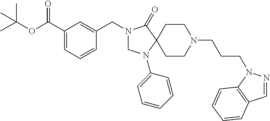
N1(CC2=CC(C(OC(C)(C)C)=O)=CC=C2)CN(C2=CC=CC=C2)C2(C1=O)CCN(CCCN1N=CC3=C1C=CC=C3)CC2
